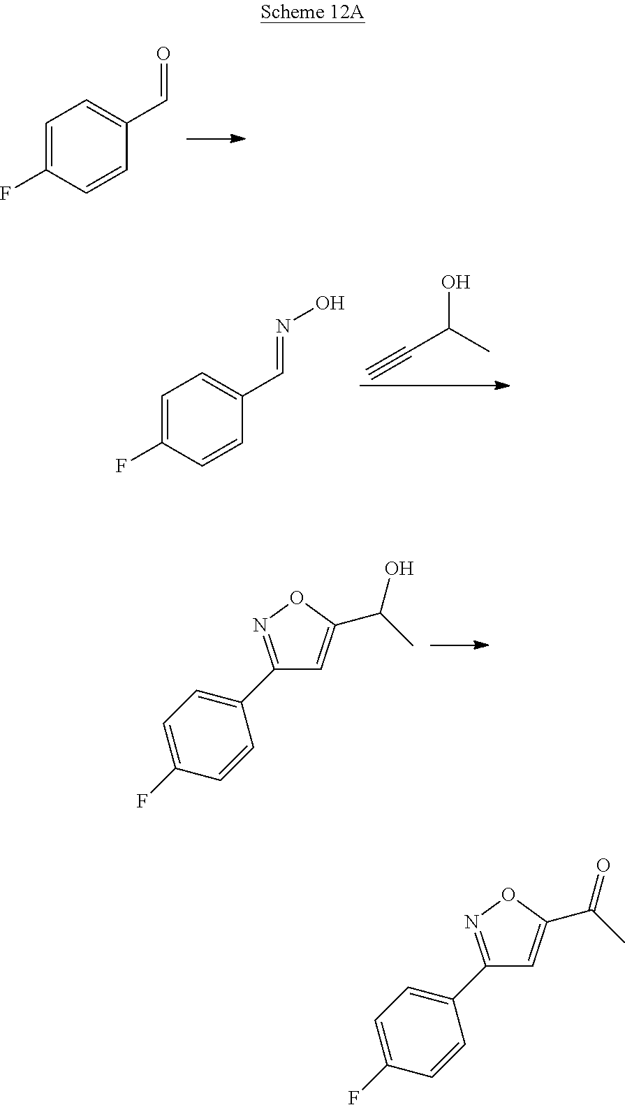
C1=C(F)C=CC(C=O)=C1.C#CC(O)C.C1=C(F)C=CC(C=NO)=C1.C1(C2=CC=C(F)C=C2)=NOC(C(O)C)=C1.C1(C2=CC=C(F)C=C2)=NOC(C(=O)C)=C1
